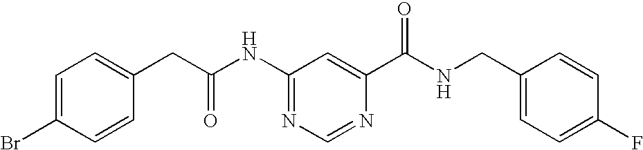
C1=C(Br)C=CC(CC(NC2=NC=NC(C(NCC3=CC=C(F)C=C3)=O)=C2)=O)=C1
